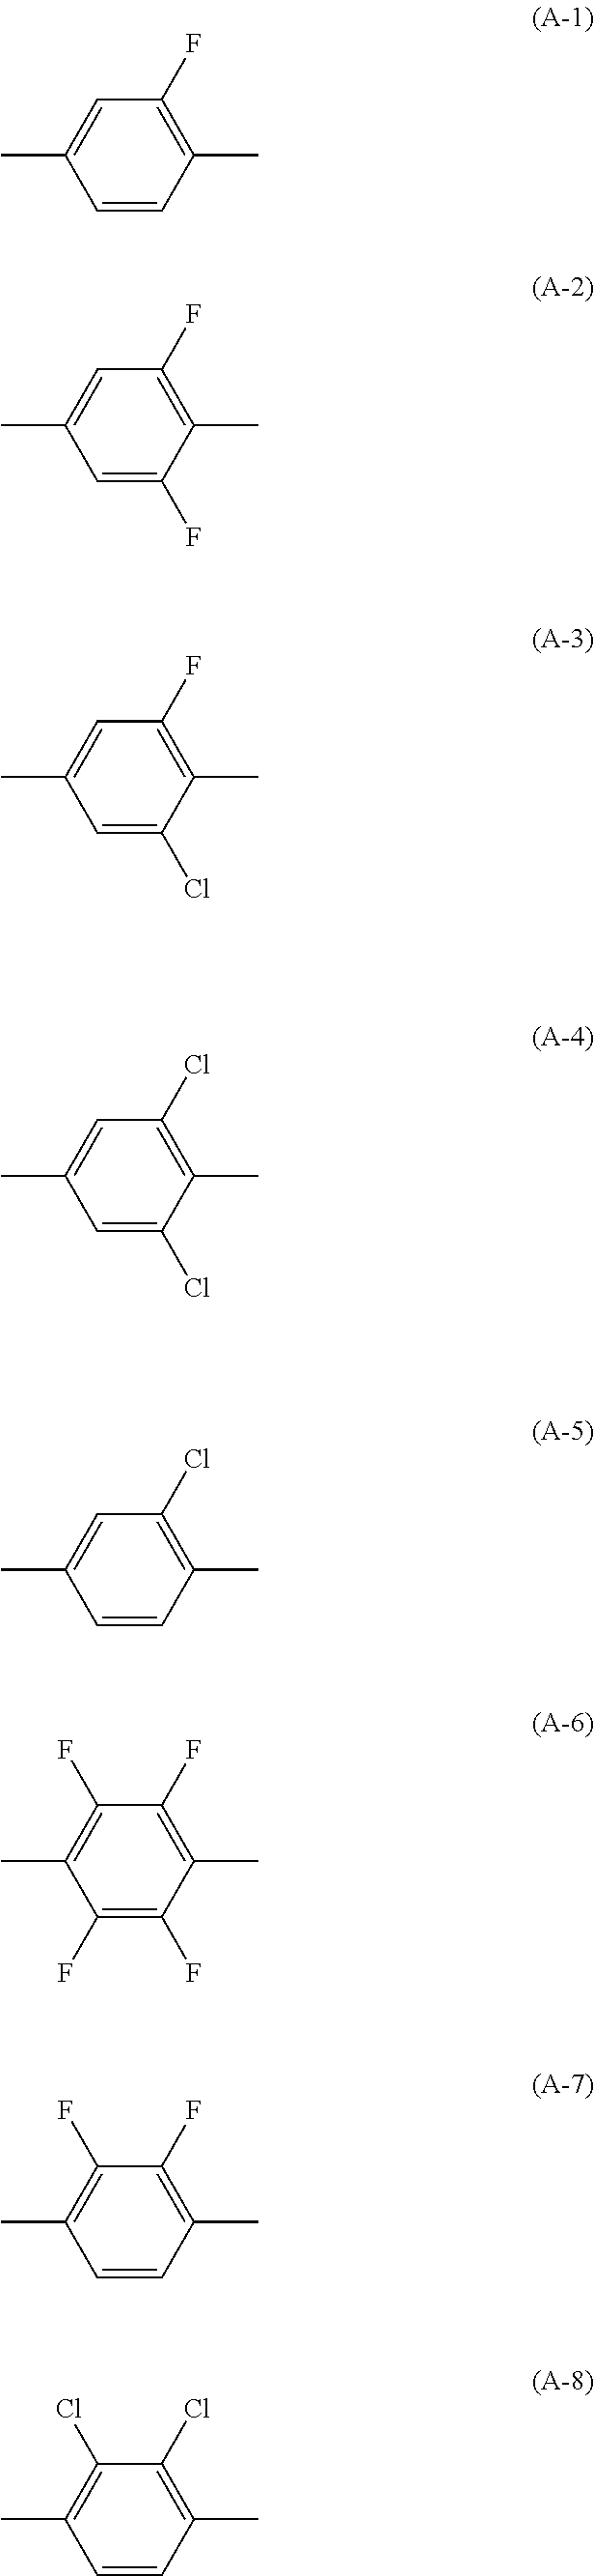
C1=CC(C)=C(F)C=C1C.C1=C(F)C(C)=C(F)C=C1C.C1=C(Cl)C(C)=C(F)C=C1C.C1=C(Cl)C(C)=C(Cl)C=C1C.C1=CC(C)=C(Cl)C=C1C.C1(F)=C(F)C(C)=C(F)C(F)=C1C.C1=CC(C)=C(F)C(F)=C1C.C1=CC(C)=C(Cl)C(Cl)=C1C
